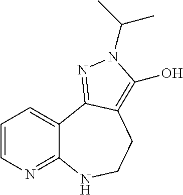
C1=CN=C2C(=C1)C1=NN(C(C)C)C(O)=C1CCN2
